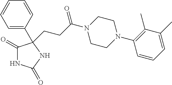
C1(=O)NC(=O)NC1(C1=CC=CC=C1)CCC(N1CCN(C2=C(C)C(C)=CC=C2)CC1)=O
